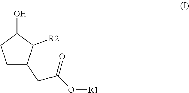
C1C(CC(O[R1])=O)C([R2])C(O)C1
